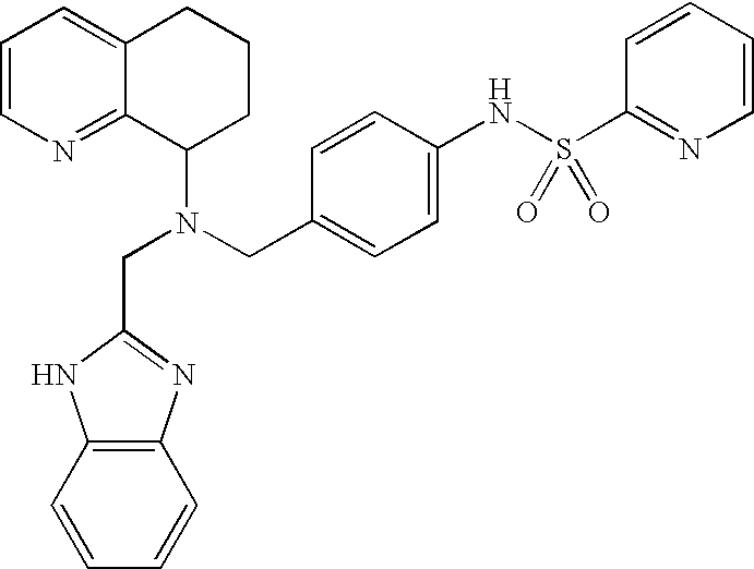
N(CC1=CC=C(NS(C2=NC=CC=C2)(=O)=O)C=C1)(C1CCCC2=CC=CN=C12)CC1=NC2=C(C=CC=C2)N1
